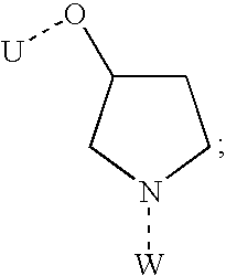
C1C(O[U])CN([W])C1
